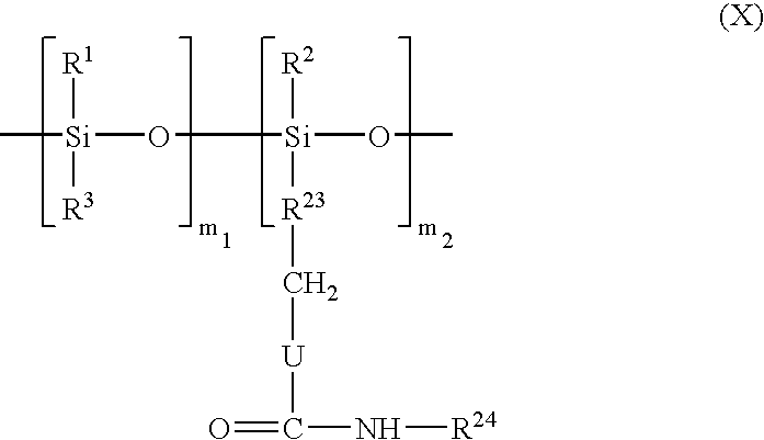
O([Si](OC)([R23]C[U]C(=O)N[R24])[R2])[Si]([R3])([R1])C
